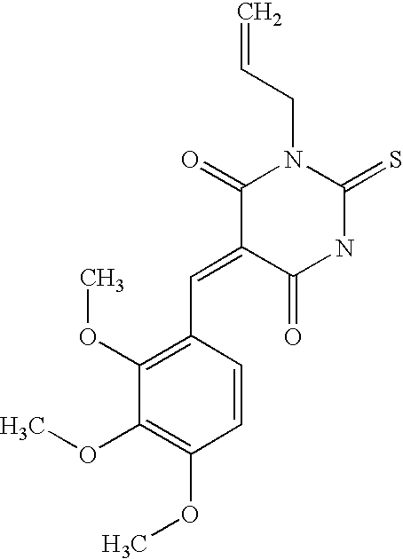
C1(=O)C(=CC2=C(OC)C(OC)=C(OC)C=C2)C(=O)NC(=S)N1CC=C
